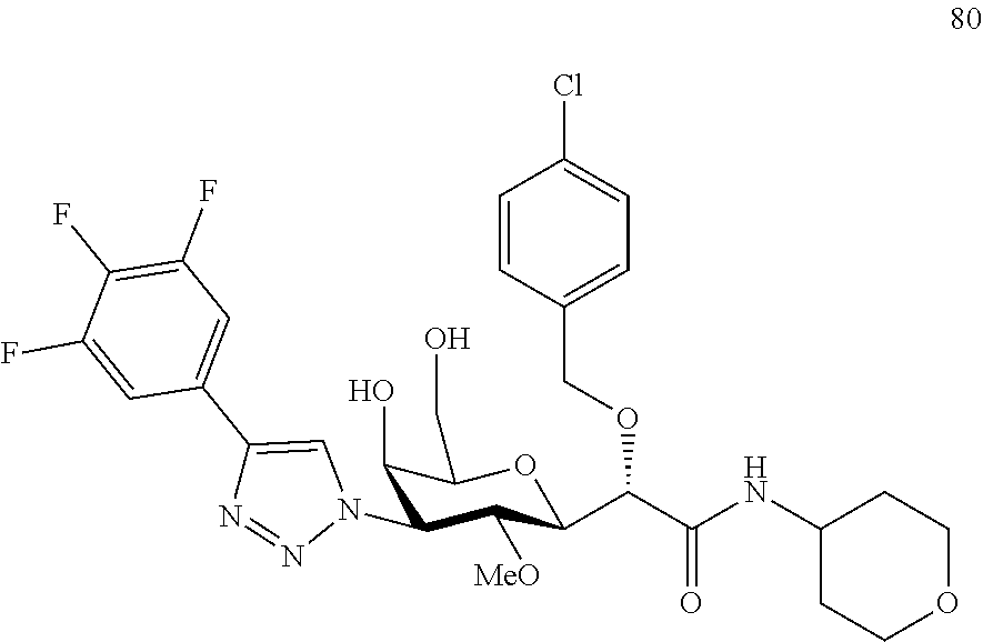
C1(O)C(N2C=C(C3=CC(F)=C(F)C(F)=C3)N=N2)C([MeO])C(C(C(NC2CCOCC2)=O)OCC2=CC=C(Cl)C=C2)OC1CO
